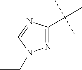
N1=C(C(C)(C)C)N=CN1CC
